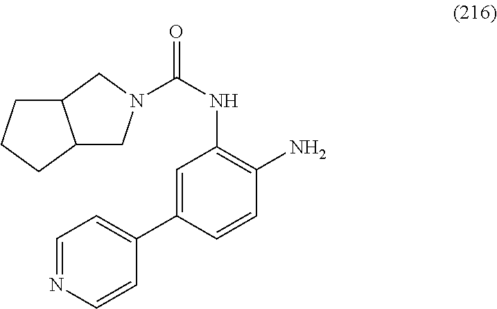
C1(C2=CC(NC(=O)N3CC4C(C3)CCC4)=C(N)C=C2)=CC=NC=C1
